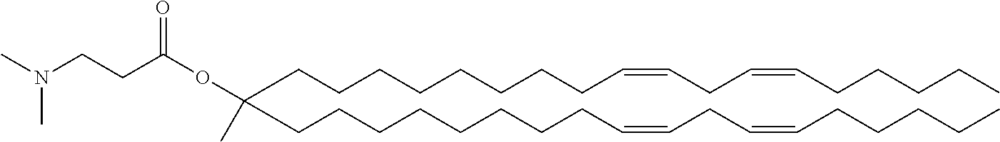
O(C(=O)CCN(C)C)C(C)(CCCCCCCCC=CCC=CCCCCC)CCCCCCCCC=CCC=CCCCCC
